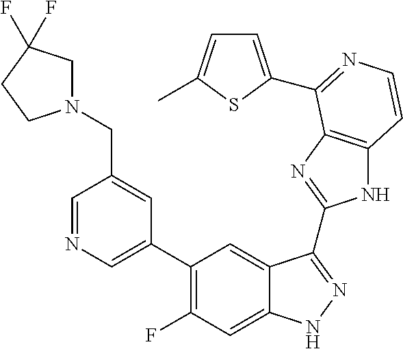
C1=C(C2=C(F)C=C3C(=C2)C(C2=NC4=C(N2)C=CN=C4C2=CC=C(C)S2)=NN3)C=C(CN2CC(F)(F)CC2)C=N1
